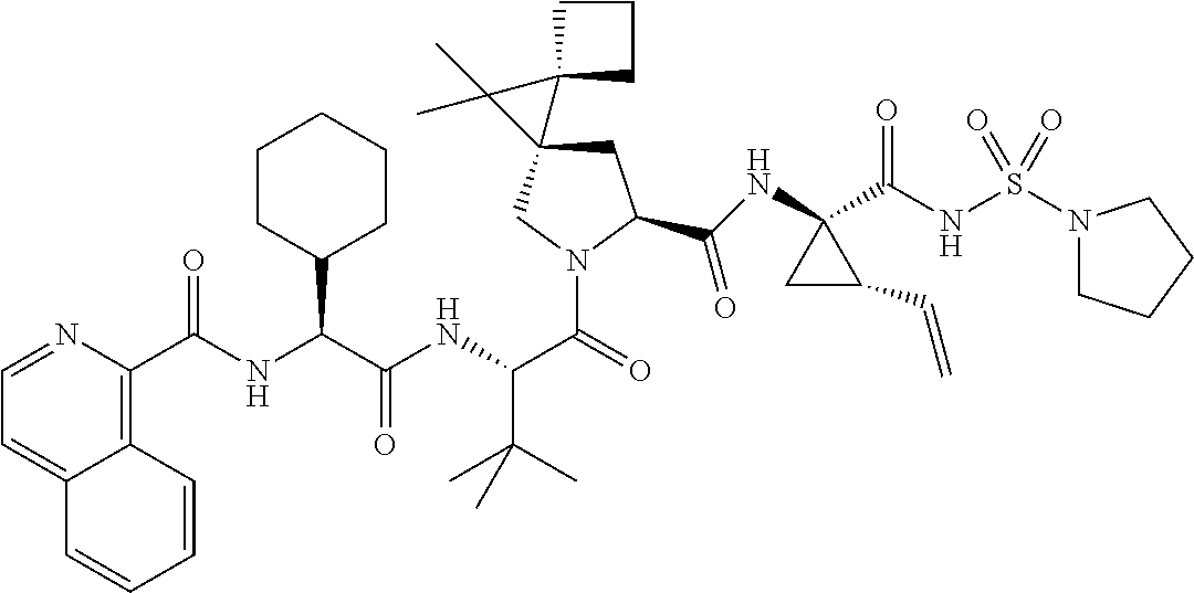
C(=O)(NC(C(NC(C(=O)N1CC2(CC1C(NC1(C(NS(N3CCCC3)(=O)=O)=O)CC1C=C)=O)C1(C2(C)C)CCC1)C(C)(C)C)=O)C1CCCCC1)C1=C2C(=CC=N1)C=CC=C2
